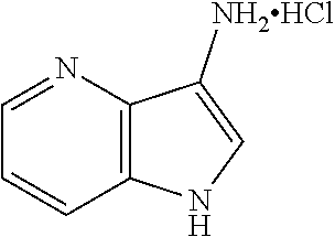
C12=C(NC=C1[NH2HCl])C=CC=N2
